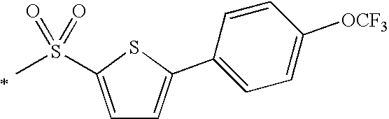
C1=C(S(=O)(=O)C)SC(C2=CC=C([OCF3])C=C2)=C1
